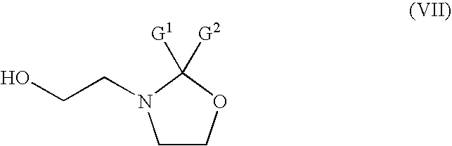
C1COC([G1])([G2])N1CCO
